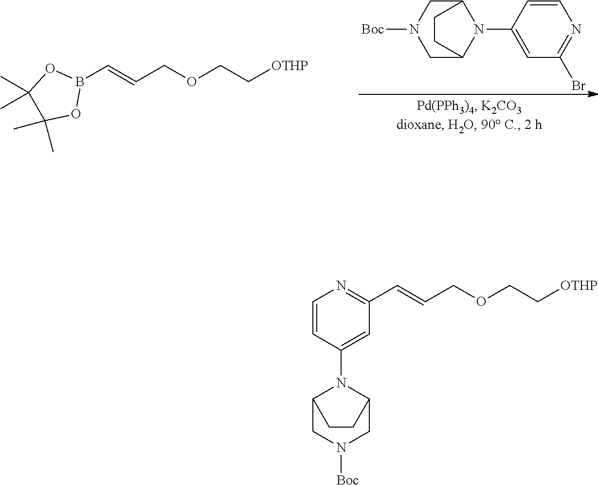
C1=CC(N2C3CN([Boc])CC2CC3)=CC(Br)=N1.C(C[OTHP])OCC=CB1OC(C)(C)C(C)(C)O1.C(C[OTHP])OCC=CC1=NC=CC(N2C3CN([Boc])CC2CC3)=C1
